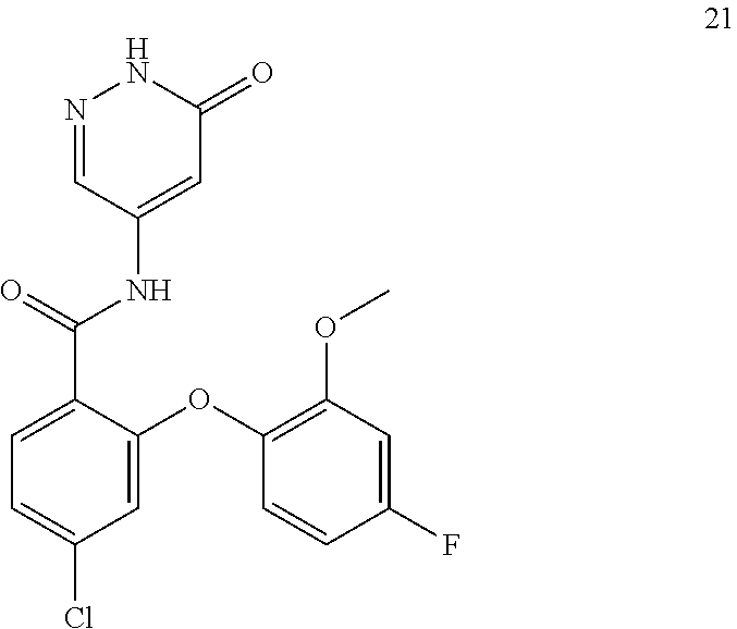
C1=C(Cl)C=C(OC2=C(OC)C=C(F)C=C2)C(C(=O)NC2=CC(=O)NN=C2)=C1
